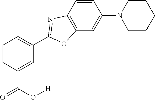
C1=C(C(O[H])=O)C=CC=C1C1=NC2=C(C=C(N3CCCCC3)C=C2)O1
